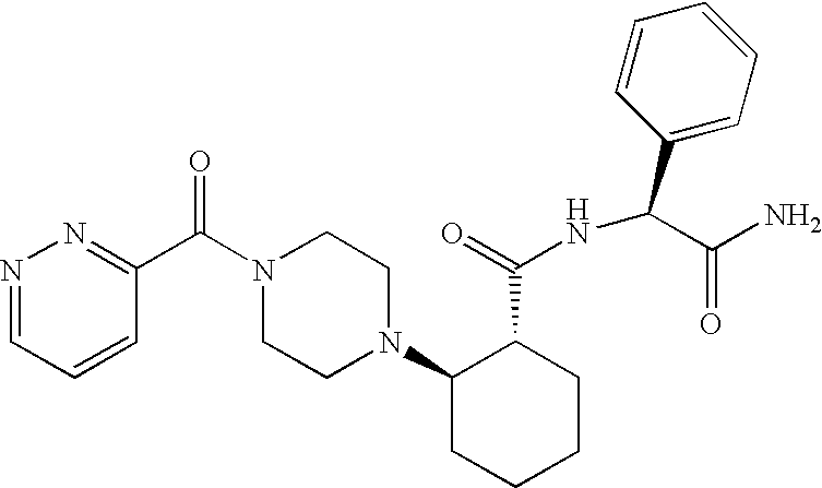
C1=CC(C(N2CCN(C3CCCCC3C(=O)NC(C3=CC=CC=C3)C(N)=O)CC2)=O)=NN=C1
